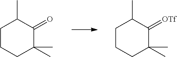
C1CCC(C)(C)C(=O)C1C.C1CCC(C)(C)C(=[OTf])C1C
